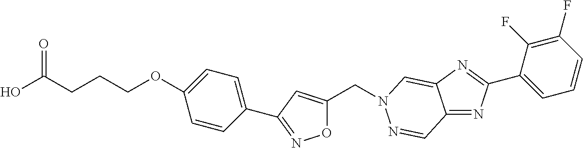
C(C1=CC(C2=CC=C(OCCCC(O)=O)C=C2)=NO1)N1C=C2C(=NC(C3=CC=CC(F)=C3F)=N2)C=N1
